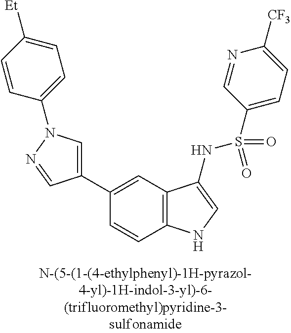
C1(C2=CN(C3=CC=C([Et])C=C3)N=C2)=CC2=C(C=C1)NC=C2NS(=O)(=O)C1=CC=C([CF3])N=C1
